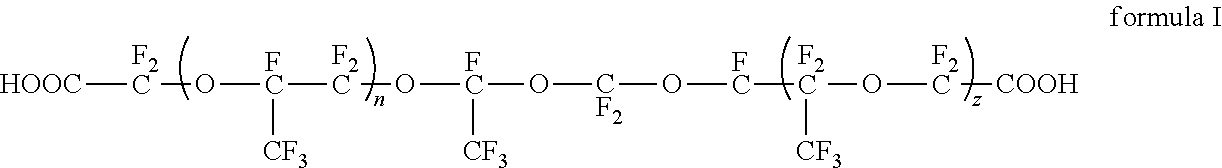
[HOOC][F2C]O[FC]([CF3])[F2C]O[FC]([CF3])O[CF2]O[FC][F2C](O[F2C][COOH])[CF3]
